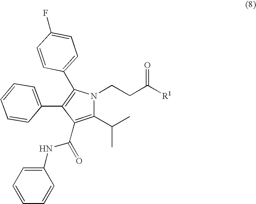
C1(C2=CC=CC=C2)=C(C2=CC=C(F)C=C2)N(CCC([R1])=O)C(C(C)C)=C1C(NC1=CC=CC=C1)=O
